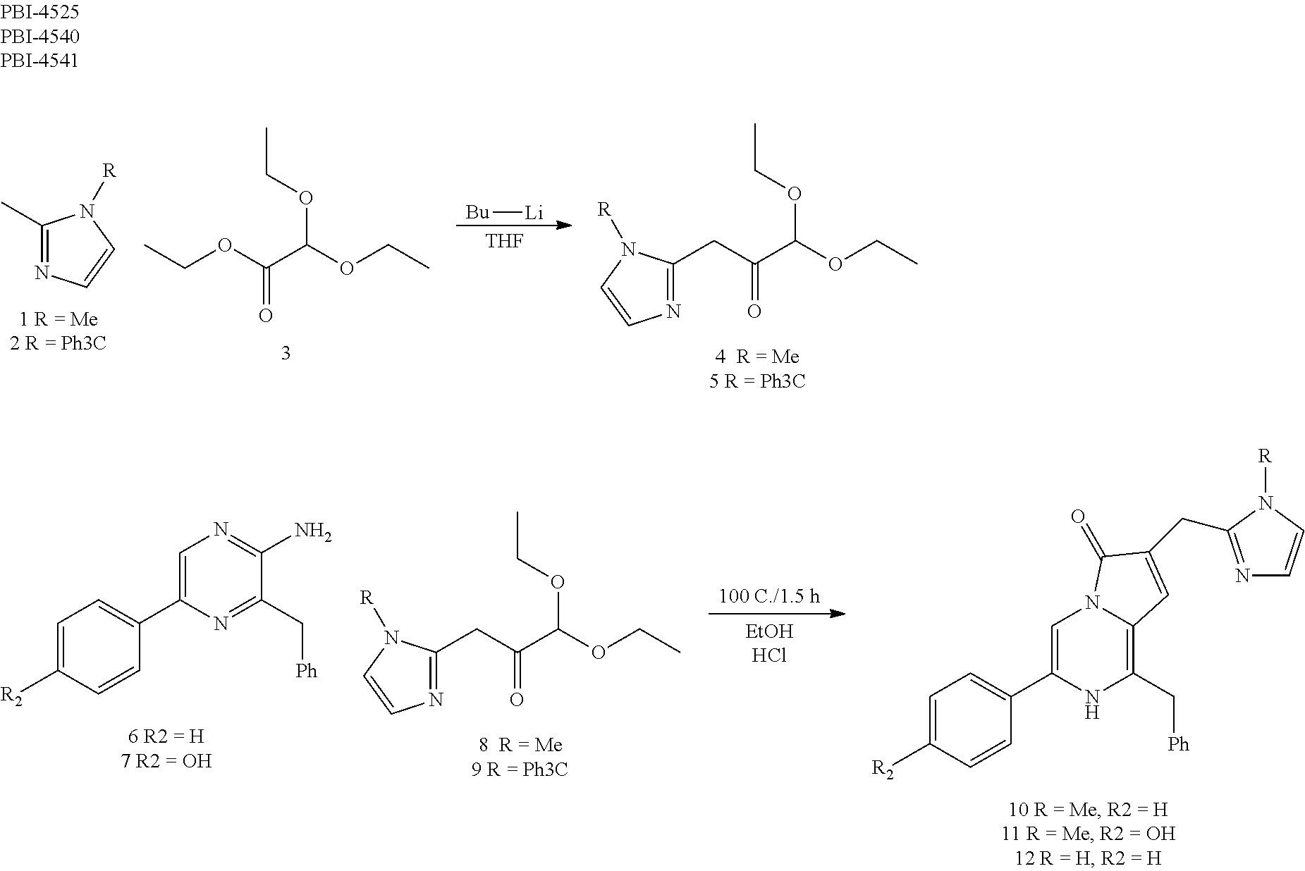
C1(C)=NC=CN1[R].CCOC(C(OCC)OCC)=O.[Bu][Li].[THF].N1=C(CC(C(OCC)OCC)=O)N([R])C=C1.C1=C([R2])C=CC(C2=CN=C(N)C(C[Ph])=N2)=C1.N1=C(CC(C(OCC)OCC)=O)N([R])C=C1.C(C1=CC2=C(C[Ph])NC(C3=CC=C([R2])C=C3)=CN2C1=O)C1=NC=CN1[R]
